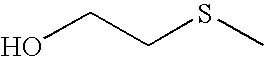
OCCSC
